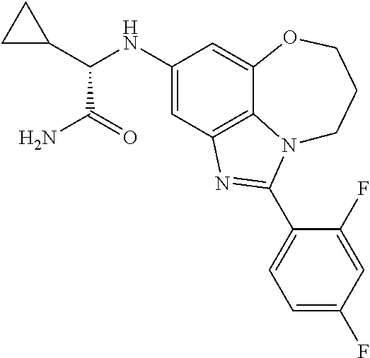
C1(NC(C2CC2)C(N)=O)=CC2=C3C(=C1)OCCCN3C(C1=CC=C(F)C=C1F)=N2
